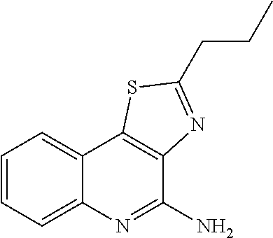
C1=CC=C2C(=C1)C1=C(C(N)=N2)N=C(CCC)S1
